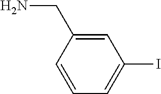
C1=C(CN)C=CC=C1I
